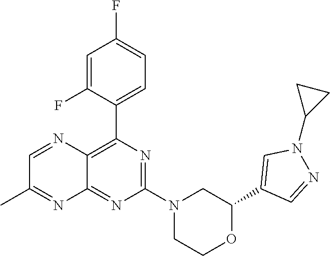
C12=C(C3=CC=C(F)C=C3F)N=C(N3CCOC(C4=CN(C5CC5)N=C4)C3)N=C1N=C(C)C=N2
